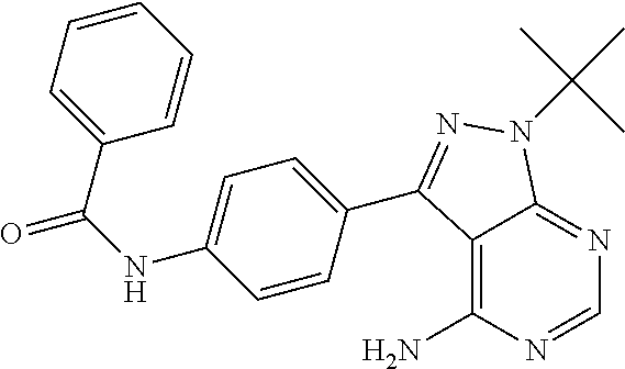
C12=C(N)N=CN=C1N(C(C)(C)C)N=C2C1=CC=C(NC(=O)C2=CC=CC=C2)C=C1
